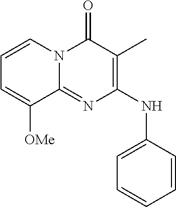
C1(=O)N2C(=NC(NC3=CC=CC=C3)=C1C)C([OMe])=CC=C2
